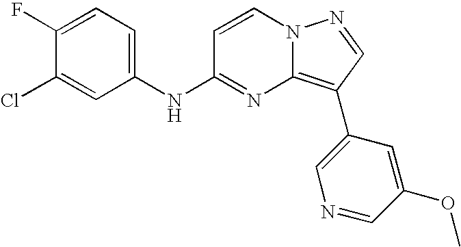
C1(F)=CC=C(NC2=NC3=C(C4=CN=CC(OC)=C4)C=NN3C=C2)C=C1Cl
